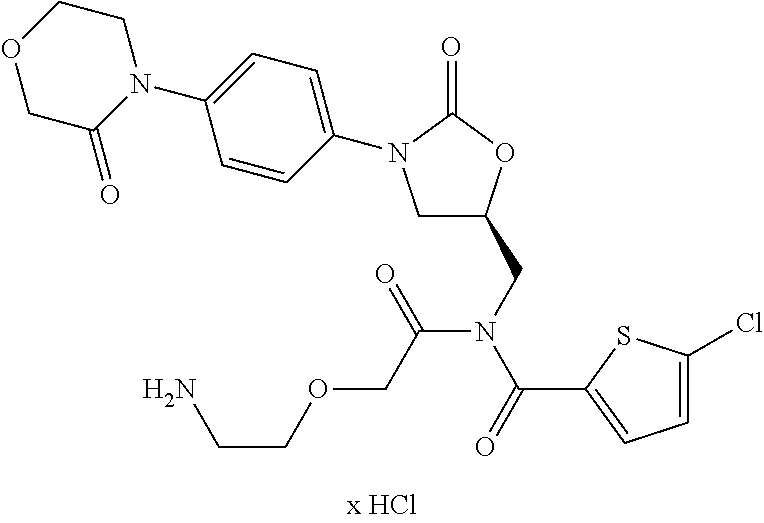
C1C(CN(C(C2=CC=C(Cl)S2)=O)C(COCCN)=O)OC(=O)N1C1=CC=C(N2CCOCC2=O)C=C1
